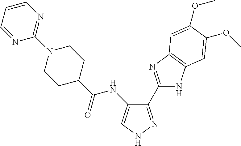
C1(C2=NC3=C(N2)C=C(OC)C(OC)=C3)=NNC=C1NC(C1CCN(C2=NC=CC=N2)CC1)=O
